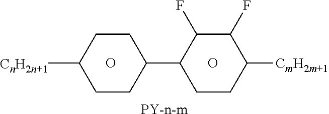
[PY-n-m].O.O.[CnH2n+1]C1CCC(C2C(F)C(F)C([CmH2m+1])CC2)CC1
